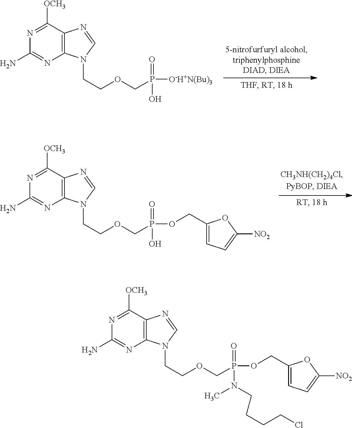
N1=C([OCH3])C2=C(N=C1N)N(CCOCP([O-H+N(Bu)3])(=O)O)C=N2.N1=C([OCH3])C2=C(N=C1N)N(CCOCP(OCC1=CC=C([NO2])O1)(=O)O)C=N2.N1=C([OCH3])C2=C(N=C1N)N(CCOCP(OCC1=CC=C([NO2])O1)(=O)N(CCCCCl)C)C=N2
